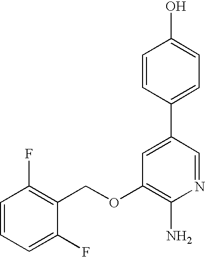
C1=CC=C(F)C(COC2=C(N)N=CC(C3=CC=C(O)C=C3)=C2)=C1F
